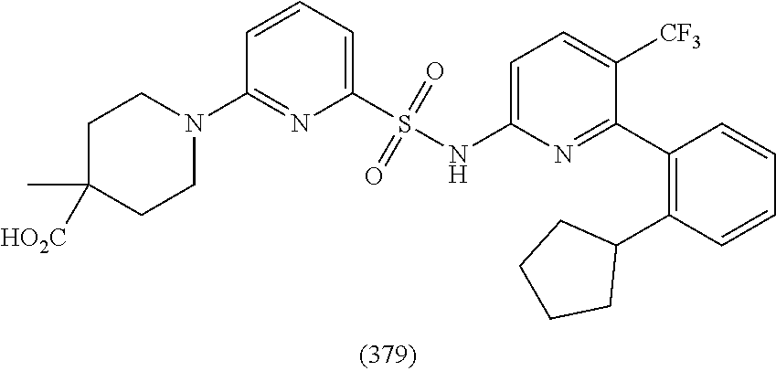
S(NC1=CC=C([CF3])C(C2=C(C3CCCC3)C=CC=C2)=N1)(C1=CC=CC(N2CCC(C)([HO2C])CC2)=N1)(=O)=O
